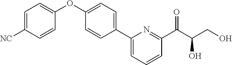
C1=C([NC])C=CC(OC2=CC=C(C3=CC=CC(C(C(CO)O)=O)=N3)C=C2)=C1
